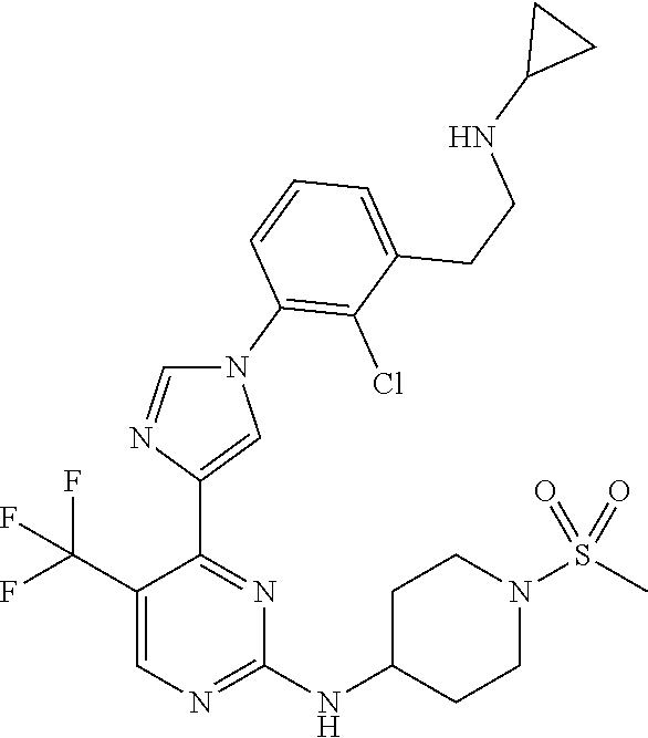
C1=C(C(F)(F)F)C(C2=CN(C3=C(Cl)C(CCNC4CC4)=CC=C3)C=N2)=NC(NC2CCN(S(C)(=O)=O)CC2)=N1
